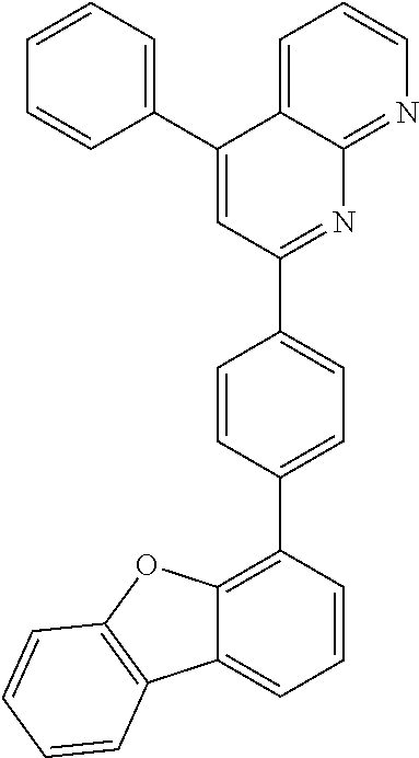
C1=C(C2=NC3=NC=CC=C3C(C3=CC=CC=C3)=C2)C=CC(C2=C3C(=CC=C2)C2=C(O3)C=CC=C2)=C1
